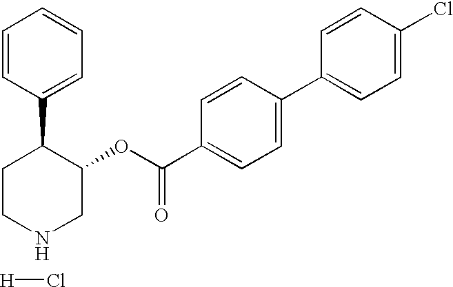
[H]Cl.C1CC(C2=CC=CC=C2)C(OC(C2=CC=C(C3=CC=C(Cl)C=C3)C=C2)=O)CN1
